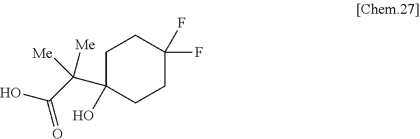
C1CC(F)(F)CCC1(O)C(C(O)=O)([Me])[Me]
